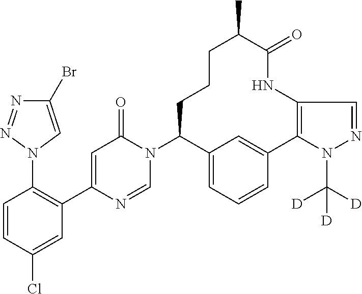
C1=CC(Cl)=CC(C2=CC(=O)N(C3C4=CC=CC(=C4)C4=C(NC(=O)C(C)CCC3)C=NN4C([D])([D])[D])C=N2)=C1N1C=C(Br)N=N1
